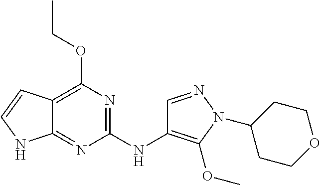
C12=C(OCC)N=C(NC3=C(OC)N(C4CCOCC4)N=C3)N=C1NC=C2
